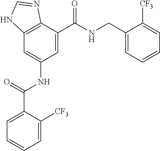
C12=C(C(C(=O)NCC3=CC=CC=C3[CF3])=CC(NC(=O)C3=CC=CC=C3[CF3])=C1)N=CN2
